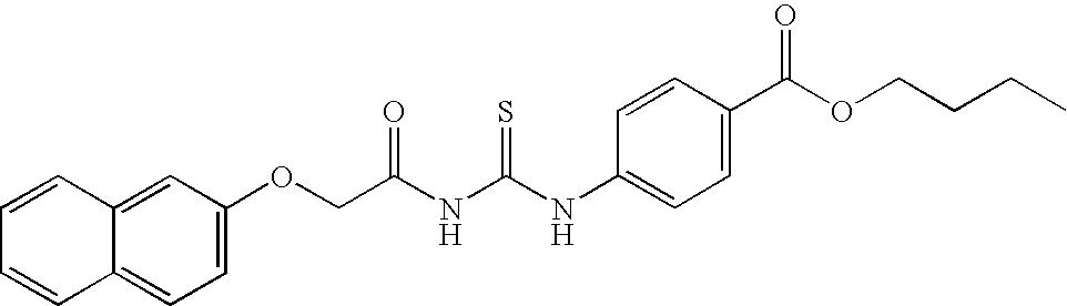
C(C(NC(NC1=CC=C(C(OCCCC)=O)C=C1)=S)=O)OC1=CC=C2C(=C1)C=CC=C2
